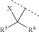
[R5]C([R6])([X])C(C)C
